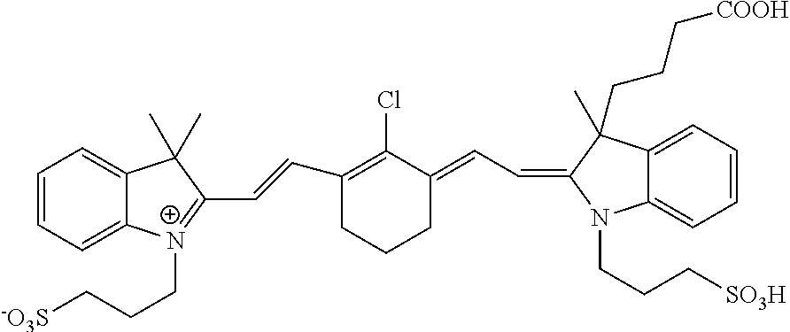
C1=CC=C2C(=C1)C(C)(C)C(C=CC1=C(Cl)C(=CC=C3N(CCC[SO3H])C4=CC=CC=C4C3(CCC[COOH])C)CCC1)=[N+]2CCC[-O3S]
